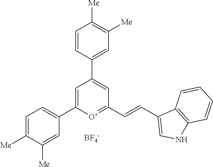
[BF4-].C1=C(C2=CC=C([Me])C([Me])=C2)[O+]=C(C=CC2=CNC3=C2C=CC=C3)C=C1C1=CC([Me])=C([Me])C=C1
